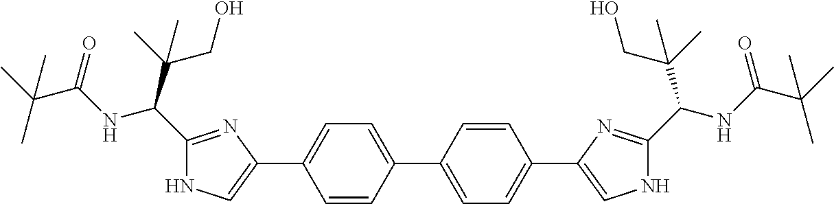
C1=CC(C2=CC=C(C3=CNC(C(NC(C(C)(C)C)=O)C(C)(CO)C)=N3)C=C2)=CC=C1C1=CNC(C(C(C)(CO)C)NC(C(C)(C)C)=O)=N1
